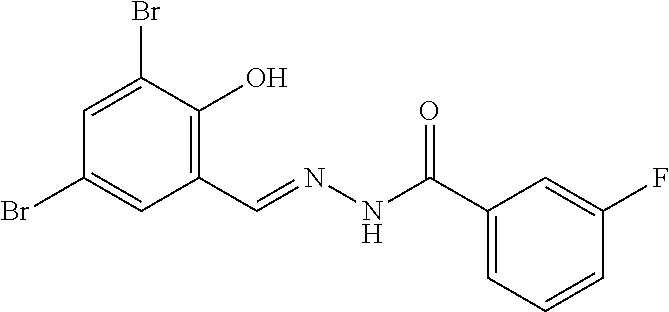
C1=C(Br)C(O)=C(C=NNC(C2=CC=CC(F)=C2)=O)C=C1Br
